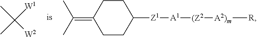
C(=C1CCC([Z1][A1][(Z2][A2)m][R])CC1)(C)C.CC([W1])(C)[W2]
